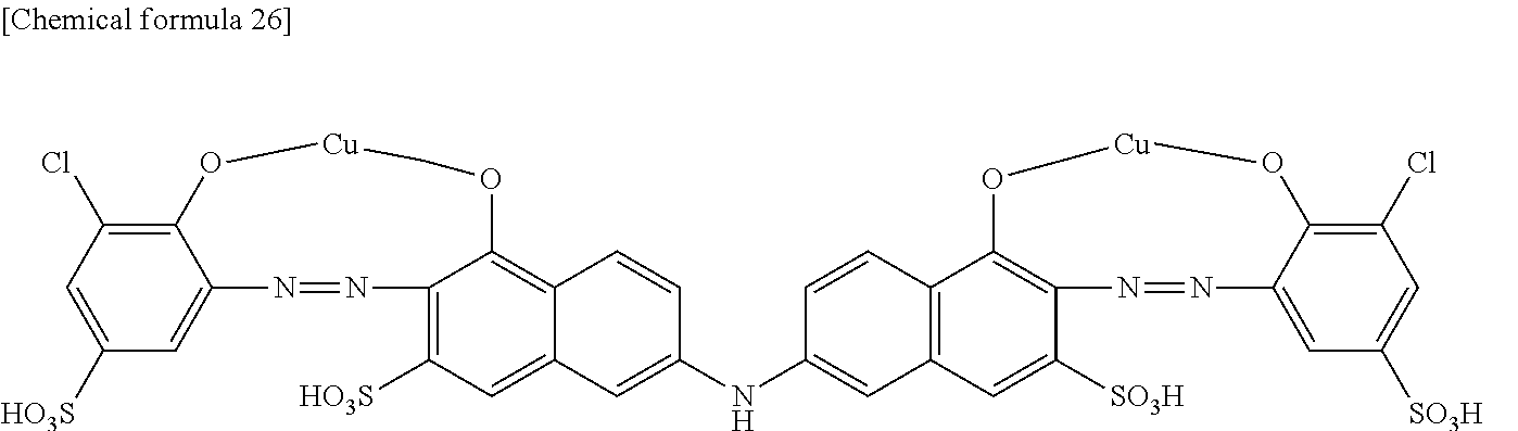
C12=C([HO3S])C=C3C(=C1OC[Cu]OC1=C(Cl)C=C([HO3S])C=C1N=N2)C=CC(NC1=CC2=C(C=C1)C1=C(C([SO3H])=C2)N=NC2=CC([SO3H])=CC(Cl)=C2O[Cu]CO1)=C3
